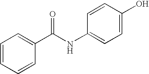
C1=CC=CC(C(NC2=CC=C(O)C=C2)=O)=C1
